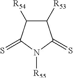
C1([R53])C([R54])C(=S)N([R55])C1=S
